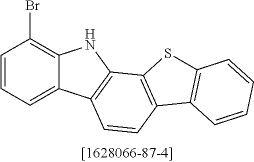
C1=CC=C2C(=C1Br)NC1=C2C=CC2=C1SC1=C2C=CC=C1
